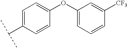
C1=C(C(C)C)C=CC(OC2=CC=CC([CF3])=C2)=C1
